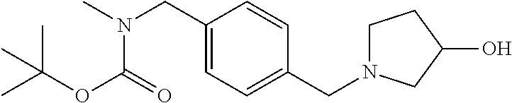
CC(OC(=O)N(C)CC1=CC=C(CN2CCC(O)C2)C=C1)(C)C
